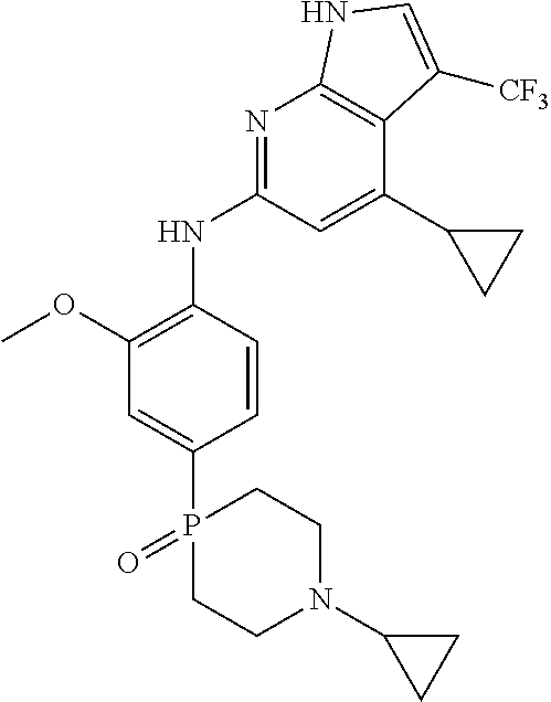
P1(C2=CC(OC)=C(NC3=NC4=C(C(C5CC5)=C3)C([CF3])=CN4)C=C2)(=O)CCN(C2CC2)CC1
